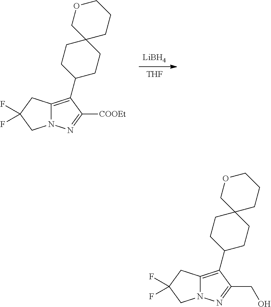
[LiBH4].[THF].C12=C(C3CCC4(CC3)CCCOC4)C([COOEt])=NN1CC(F)(F)C2.C12=C(C3CCC4(CC3)CCCOC4)C(CO)=NN1CC(F)(F)C2
